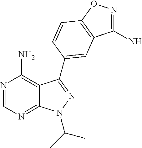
N1=CN=C2C(=C1N)C(C1=CC3=C(ON=C3NC)C=C1)=NN2C(C)C
